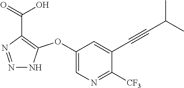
C1(OC2=C(C(=O)O)N=NN2)=CN=C([CF3])C(C#CC(C)C)=C1
